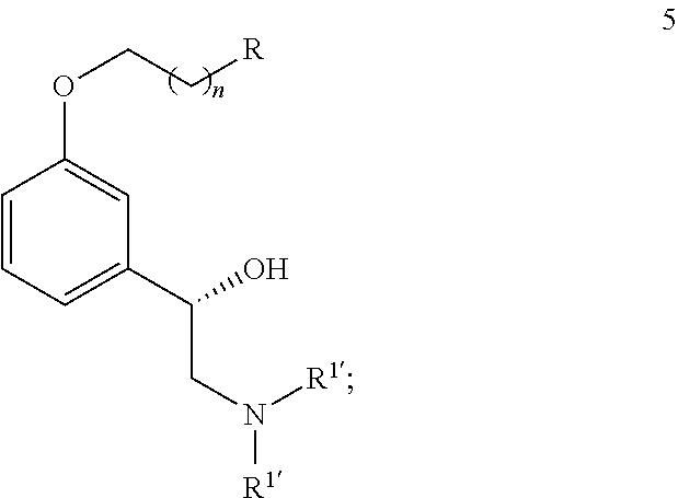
C1=CC=C(C(CN([R1])[R1])O)C=C1OCC[R]
